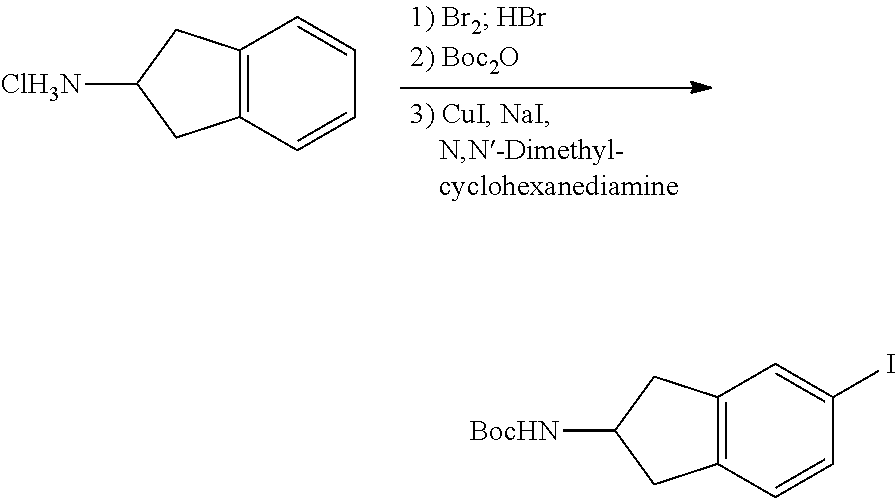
C12=C(C=CC=C1)CC([ClH3N])C2.C12=C(C=CC(I)=C1)CC([BocHN])C2
